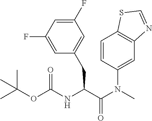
C1(N(C(C(NC(OC(C)(C)C)=O)CC2=CC(F)=CC(F)=C2)=O)C)=CC2=C(C=C1)SC=N2
